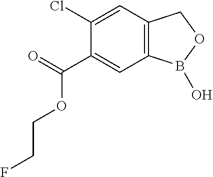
C1(Cl)=CC2=C(C=C1C(=O)OCCF)B(O)OC2
